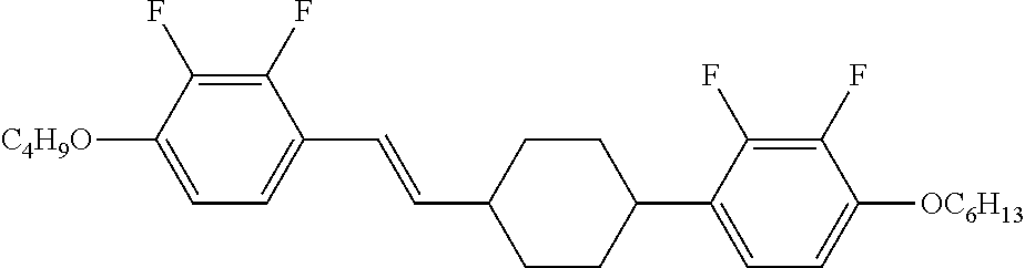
C1(F)=C(F)C([C4H9O])=CC=C1C=CC1CCC(C2=CC=C([OC6H13])C(F)=C2F)CC1
